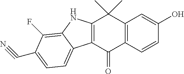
C12=C(C(=O)C3=C(C1(C)C)C=C(O)C=C3)C1=CC=C(C#N)C(F)=C1N2
